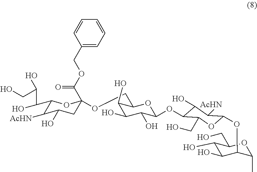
C1(C(C(CO)O)O)C([AcHN])C(O)CC(OCC2C(O)C(O)C(O)C(OC3C(O)C([AcHN])C(OC4C(O)C(O)C(CO)OC4C)OC3CO)O2)(C(OCC2=CC=CC=C2)=O)O1
